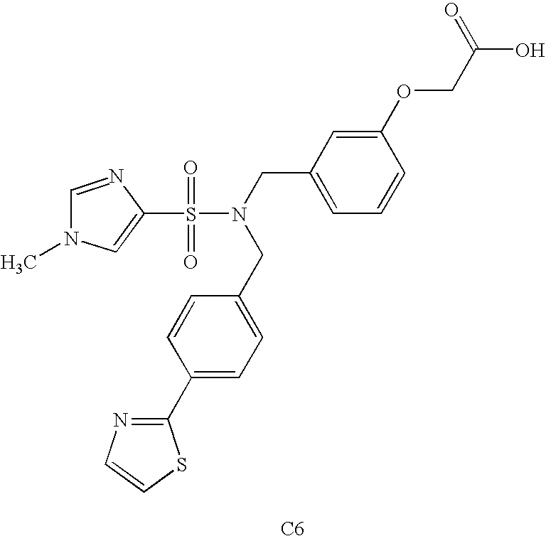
C1(S(=O)(=O)N(CC2=CC=CC(OCC(O)=O)=C2)CC2=CC=C(C3=NC=CS3)C=C2)=CN(C)C=N1.[C6]
